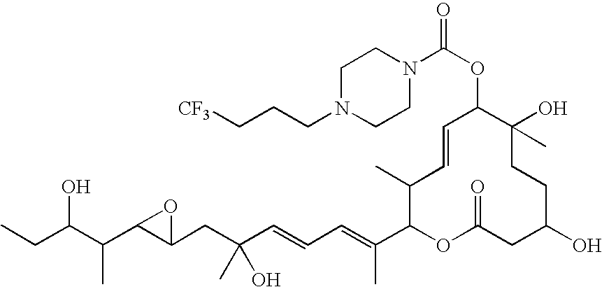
OC(C(C)C1C(CC(O)(C)C=CC=C(C)C2OC(=O)CC(O)CCC(C)(O)C(OC(N3CCN(CCC[CF3])CC3)=O)C=CC2C)O1)CC
